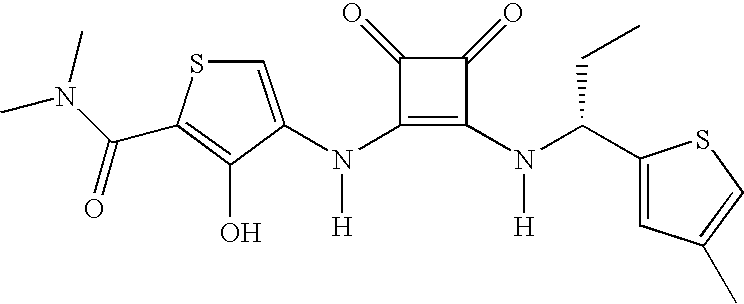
N(C1=C(N(C(C2=CC(C)=CS2)CC)[H])C(=O)C1=O)([H])C1=CSC(C(N(C)C)=O)=C1O
